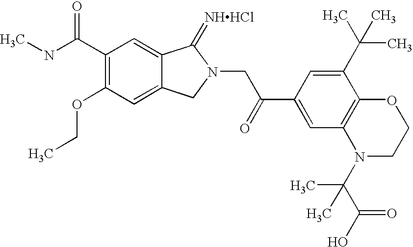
C(C1=C(OCC)C=C2C(=C1)C(=[NHHCl])N(CC(C1=CC3=C(C(C(C)(C)C)=C1)OCCN3C(C(O)=O)(C)C)=O)C2)(NC)=O
